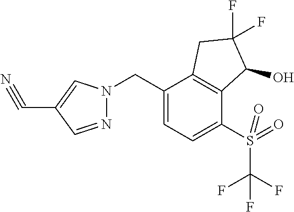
N1=CC(C#N)=CN1CC1=CC=C(S(C(F)(F)F)(=O)=O)C2=C1CC(F)(F)C2O
